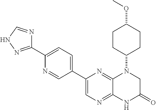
C12=NC=C(C3=CC=C(C4=NNC=N4)N=C3)N=C1N(C1CCC(OC)CC1)CC(=O)N2
